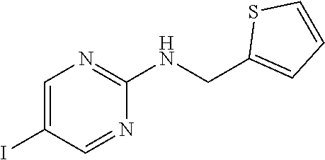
C1=C(I)C=NC(NCC2=CC=CS2)=N1
